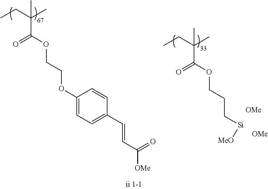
C(C(OCCC[Si][MeO])=O)(C)(CC)C.[OMe].[OMe].C1(OCCOC(C(C)(CC)C)=O)=CC=C(C=CC(=O)[OMe])C=C1
